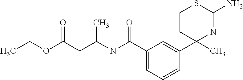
C1CC(C)(C2=CC(C(NC(C)CC(OCC)=O)=O)=CC=C2)N=C(N)S1
